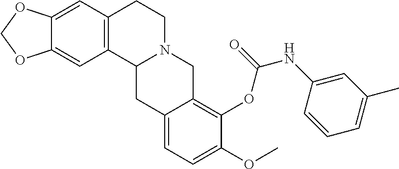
C12=CC3=C(C=C1OCO2)CCN1C3CC2=CC=C(OC)C(OC(NC3=CC(C)=CC=C3)=O)=C2C1
